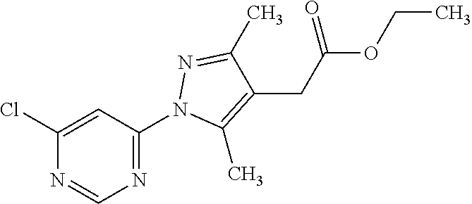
C1(Cl)=CC(N2C(C)=C(CC(OCC)=O)C(C)=N2)=NC=N1
